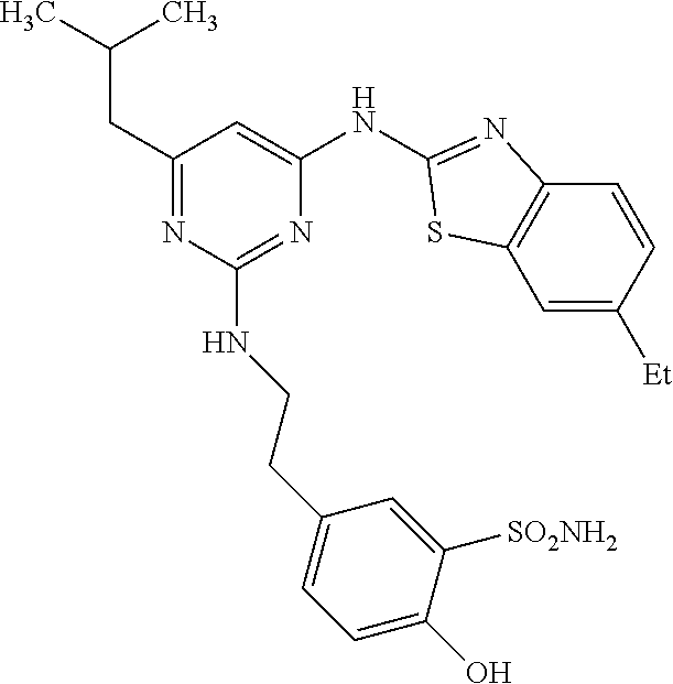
CC(C)CC1=NC(NCCC2=CC=C(O)C([SO2NH2])=C2)=NC(NC2=NC3=C(C=C([Et])C=C3)S2)=C1
